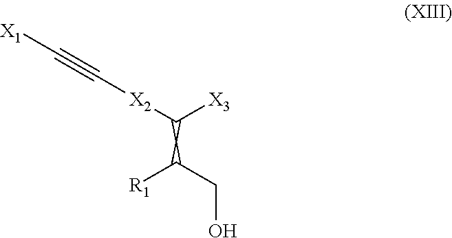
C([X3])[X2]C#C[X1].C(CO)[R1]
